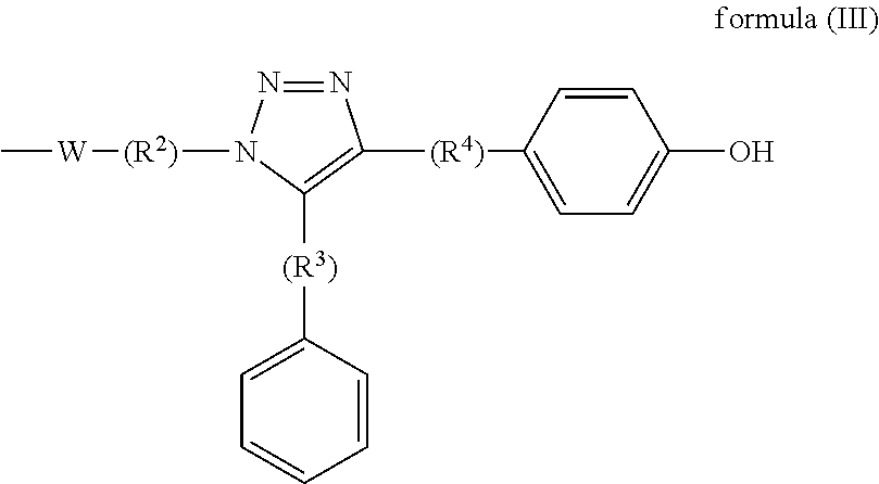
[(R2)]([W]C)N1N=NC([(R4)]C2=CC=C(O)C=C2)=C1[(R3)]C1=CC=CC=C1
